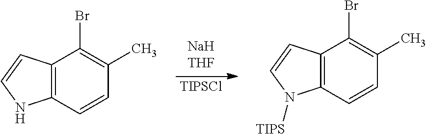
[TIPSCl].C12=C(C=CC(C)=C1Br)NC=C2.C12=C(C=CC(C)=C1Br)N([TIPS])C=C2
